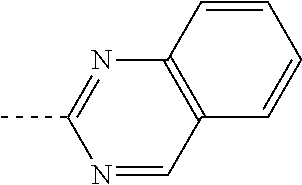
N1=CC2=C(N=C1C)C=CC=C2
